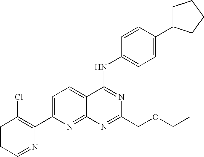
C1=CC=NC(C2=CC=C3C(=N2)N=C(COCC)N=C3NC2=CC=C(C3CCCC3)C=C2)=C1Cl
